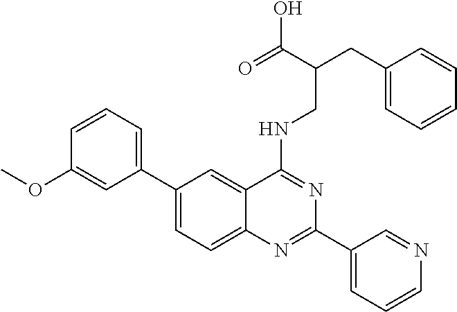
C1(C2=CC=CC(OC)=C2)=CC=C2C(=C1)C(NCC(CC1=CC=CC=C1)C(=O)O)=NC(C1=CC=CN=C1)=N2
